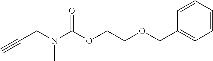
C(CN(C(OCCOCC1=CC=CC=C1)=O)C)#C
